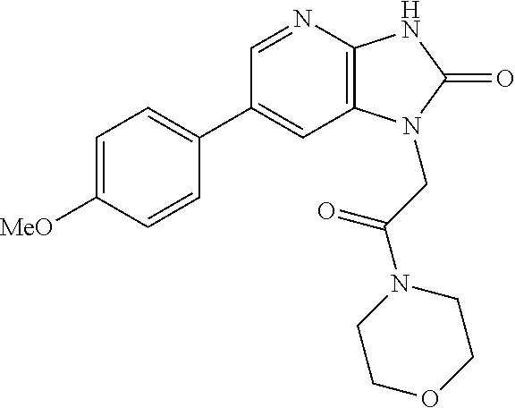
C1(C2=CC=C([MeO])C=C2)=CC2=C(N=C1)NC(=O)N2CC(=O)N1CCOCC1
